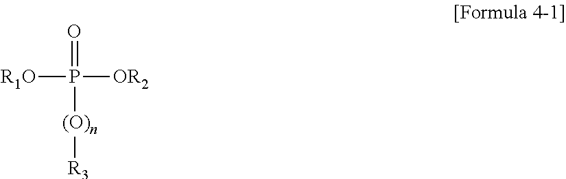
[R1O]P([OR2])(=O)[(O)n][R3]
